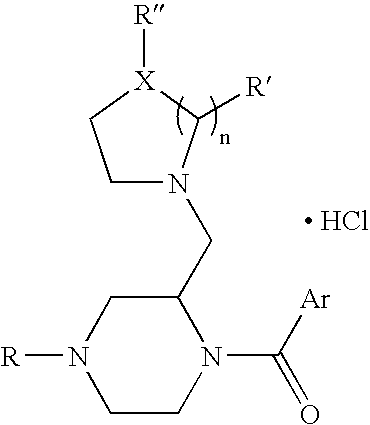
C1(CN2CC[X]([R])C2[R])CN([R])CCN1C([Ar])=O.[ HCl]
